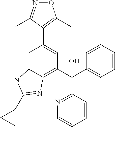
C1=C2C(=C(C(O)(C3=NC=C(C)C=C3)C3=CC=CC=C3)C=C1C1=C(C)ON=C1C)N=C(C1CC1)N2
